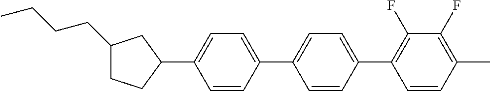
C1(CCCC)CCC(C2=CC=C(C3=CC=C(C4=C(F)C(F)=C(C)C=C4)C=C3)C=C2)C1
